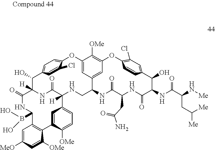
C12([H])NCC3NC(=O)C(CC(=O)N)NC(=O)C(NC(=O)C(N[Me])CC([Me])[Me])C(O)C4=CC(Cl)=C(OC5=C([OMe])C(=CC3=C5)OC3=CC=C(C=C3Cl)C(O)C([H])(NC1=O)C(=O)NC(B(O)O)C1=C(C([OMe])=CC([MeO])=C1)C1=CC2=CC=C1[OMe])C=C4
